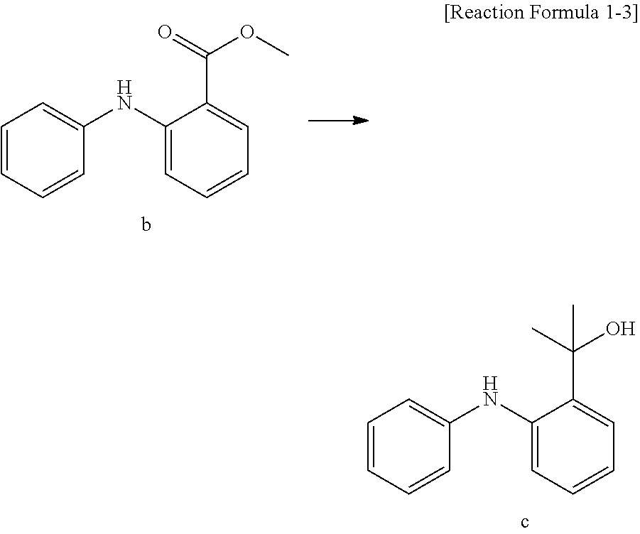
C1=C(NC2=CC=CC=C2C(OC)=O)C=CC=C1.C1=C(NC2=CC=CC=C2C(O)(C)C)C=CC=C1
